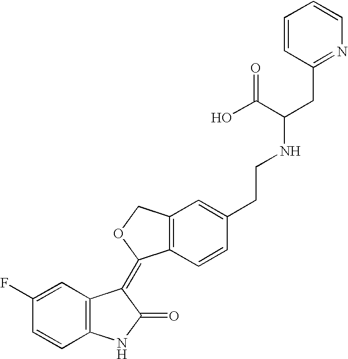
C12=C(C=CC(CCNC(CC3=NC=CC=C3)C(O)=O)=C1)C(=C1C3=C(NC1=O)C=CC(F)=C3)OC2
